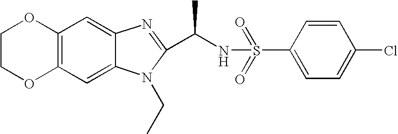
C12=C(C=C3C(=C1)N=C(C(NS(=O)(=O)C1=CC=C(Cl)C=C1)C)N3CC)OCCO2
